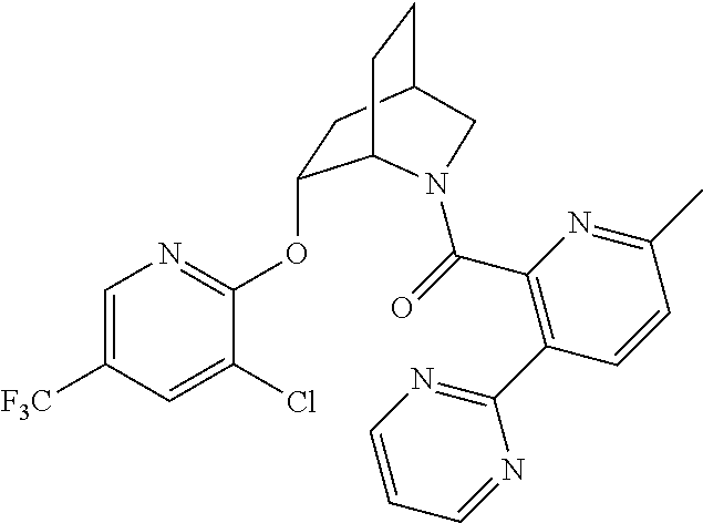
C1=C([F3C])C=C(Cl)C(OC2CC3CCC2N(C(=O)C2=C(C4=NC=CC=N4)C=CC(C)=N2)C3)=N1
